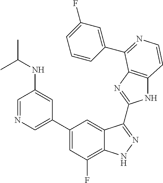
C1(C2=CN=CC(NC(C)C)=C2)=CC(F)=C2C(=C1)C(C1=NC3=C(N1)C=CN=C3C1=CC(F)=CC=C1)=NN2
